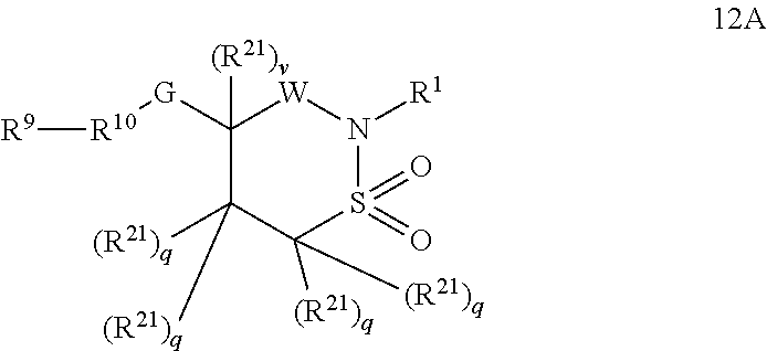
C1([G][R10][R9])([(R21)v])C([(R21)q])([(R21)q])C([(R21)q])([(R21)q])S(=O)(=O)N([R1])[W]1
